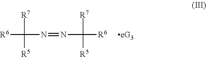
[R6]C(N=NC([R6])([R7])[R5])([R7])[R5].[eG3]
